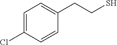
C1(Cl)=CC=C(CCS)C=C1
